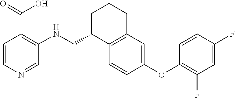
C1=CN=CC(NCC2C3=C(CCC2)C=C(OC2=C(F)C=C(F)C=C2)C=C3)=C1C(=O)O
